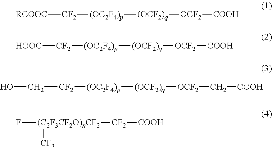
[RCOOC][CF2][(OC2F4)p][(OCF2)q][OCF2][COOH].[HOOC][CF2][(OC2F4)p][(OCF2)q][OCF2][COOH].C([CF2][(OC2F4)p][(OCF2)q][OCF2]C[COOH])O.F[(C2F3CF2O)nCF2]([CF2][COOH])[CF3]
